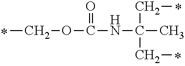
CCOC(=O)NC(CC)(CC)C
